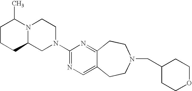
N12C(CN(C3=NC=C4C(=N3)CCN(CC3CCOCC3)CC4)CC1)CCCC2C
